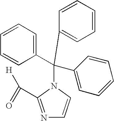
C1=CN(C(C2=CC=CC=C2)(C2=CC=CC=C2)C2=CC=CC=C2)C(C([H])=O)=N1
